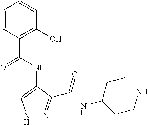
C1=CC(C(NC2=CNN=C2C(=O)NC2CCNCC2)=O)=C(O)C=C1
